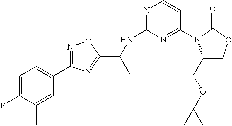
C1=C(F)C(C)=CC(C2=NOC(C(NC3=NC=CC(N4C(C(OC(C)(C)C)C)COC4=O)=N3)C)=N2)=C1
